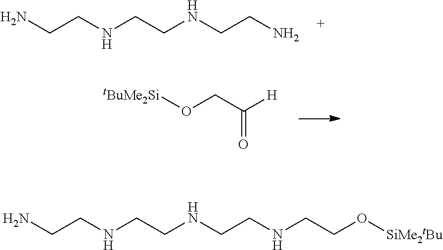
NCCNCCNCCN.[tBuMe2Si]OCC([H])=O.NCCNCCNCCNCCO[SiMe2tBu]
